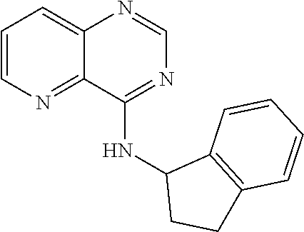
C1=CN=C2C(=C1)N=CN=C2NC1CCC2=C1C=CC=C2
